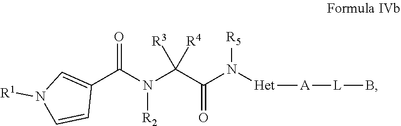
C1(C(N(C(C(N([Het][A][L]B)[R5])=O)([R4])[R3])[R2])=O)=CN([R1])C=C1
